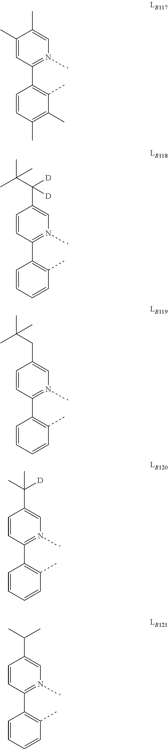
C1(C)=CC(C2=C(C)C(C)=C(C)C=C2)=N(C)C=C1C.C1=CC(C2=C(C)C=CC=C2)=N(C)C=C1C(C(C)(C)C)([D])[D].C1=CC(C2=C(C)C=CC=C2)=N(C)C=C1CC(C)(C)C.C1=CC(C2=C(C)C=CC=C2)=N(C)C=C1C(C)([D])C.C1=CC(C2=C(C)C=CC=C2)=N(C)C=C1C(C)C
